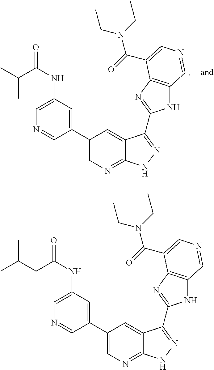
C1(C2=CC(NC(=O)C(C)C)=CN=C2)=CN=C2C(=C1)C(C1=NC3=C(N1)C=NC=C3C(=O)N(CC)CC)=NN2.C1(C2=CC(NC(=O)CC(C)C)=CN=C2)=CN=C2C(=C1)C(C1=NC3=C(N1)C=NC=C3C(=O)N(CC)CC)=NN2
